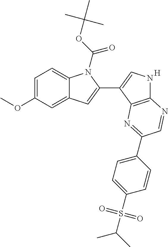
C1=C(OC)C=C2C(=C1)N(C(=O)OC(C)(C)C)C(C1=CNC3=C1N=C(C1=CC=C(S(C(C)C)(=O)=O)C=C1)C=N3)=C2.[H]
